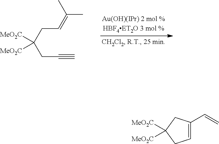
CC(C)=CCC(CC#C)([MeO2C])[MeO2C].C1=C(C=C)CC([MeO2C])([MeO2C])C1
